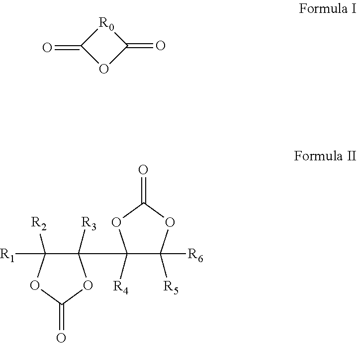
O1C(=O)[R0]C1=O.[R1]C1([R2])C(C2([R4])C([R6])([R5])OC(=O)O2)([R3])OC(=O)O1
